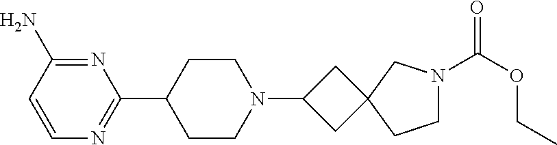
C1(C2CCN(C3CC4(C3)CCN(C(OCC)=O)C4)CC2)=NC=CC(N)=N1
